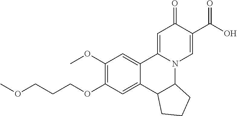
C1(OC)=C(OCCCOC)C=C2C(=C1)C1=CC(=O)C(C(O)=O)=CN1C1C2CCC1
